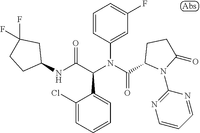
C1(NC(C(N(C(=O)C2N(C3=NC=CC=N3)C(=O)CC2)C2=CC(F)=CC=C2)C2=CC=CC=C2Cl)=O)CC(F)(F)CC1
